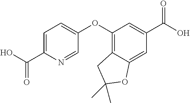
C1=C(C(O)=O)N=CC(OC2=C3C(=CC(C(=O)O)=C2)OC(C)(C)C3)=C1
